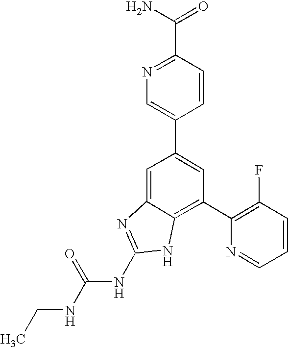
CCNC(NC1=NC2=CC(C3=CN=C(C(N)=O)C=C3)=CC(C3=C(F)C=CC=N3)=C2N1)=O
